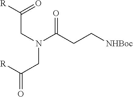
N(C(CC[NHBoc])=O)(CC([R])=O)CC(=O)[R]
